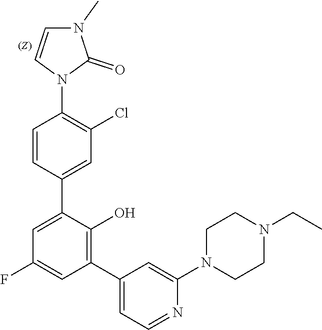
C1(C2=C(O)C(C3=CC(Cl)=C(N4C(=O)N(C)C=C4)C=C3)=CC(F)=C2)=CC=NC(N2CCN(CC)CC2)=C1
